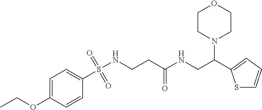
CCOC1=CC=C(S(NCCC(NCC(N2CCOCC2)C2=CC=CS2)=O)(=O)=O)C=C1
